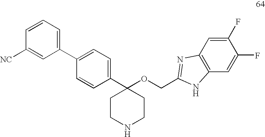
C1(C2=CC=C(C3(OCC4=NC5=C(C=C(F)C(F)=C5)N4)CCNCC3)C=C2)=CC=CC([NC])=C1
